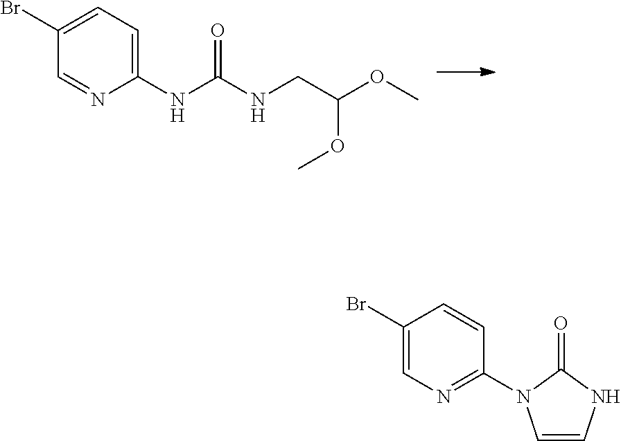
C1(Br)=CC=C(NC(NCC(OC)OC)=O)N=C1.C1=CNC(=O)N1C1=NC=C(Br)C=C1
